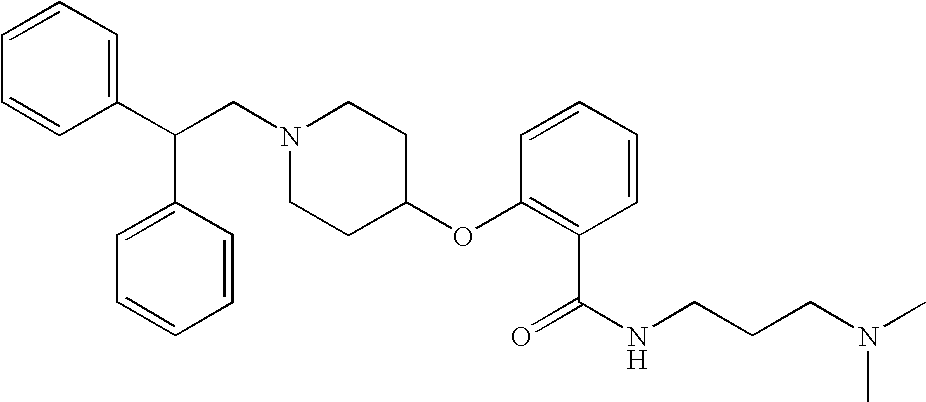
N1(CC(C2=CC=CC=C2)C2=CC=CC=C2)CCC(OC2=C(C(=O)NCCCN(C)C)C=CC=C2)CC1
